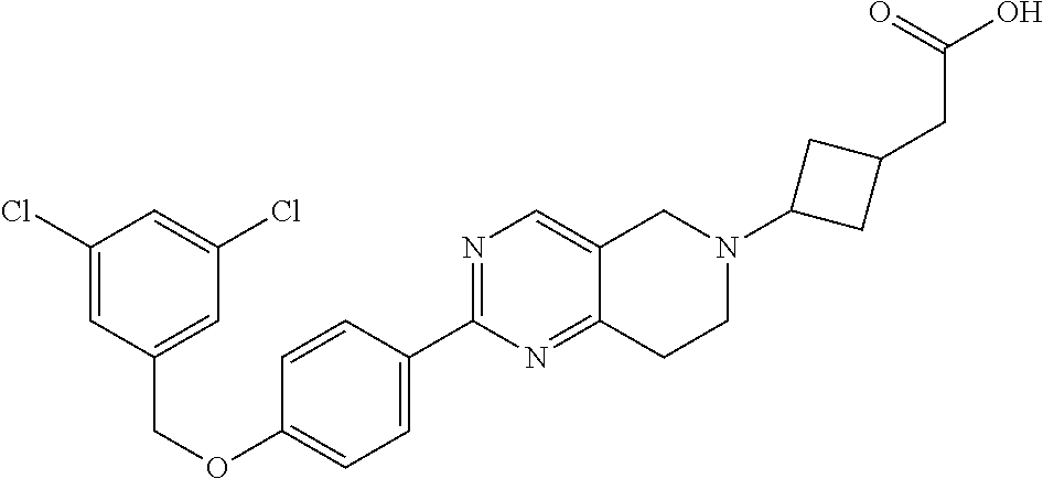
C1(Cl)=CC(COC2=CC=C(C3=NC=C4C(=N3)CCN(C3CC(CC(O)=O)C3)C4)C=C2)=CC(Cl)=C1
